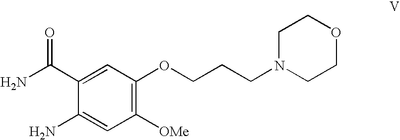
C1([OMe])=C(OCCCN2CCOCC2)C=C(C(N)=O)C(N)=C1
